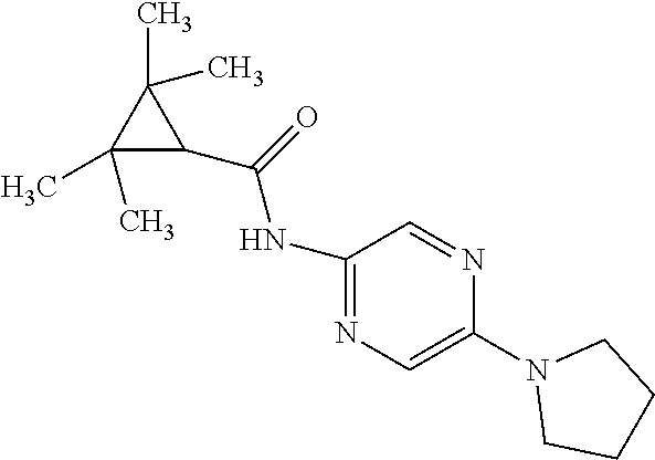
C1(C(=O)NC2=NC=C(N3CCCC3)N=C2)C(C)(C)C1(C)C
